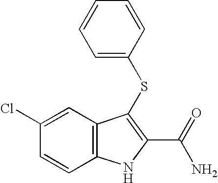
C1=CC2=C(C=C1Cl)C(SC1=CC=CC=C1)=C(C(N)=O)N2
